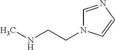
C(CNC)N1C=NC=C1
